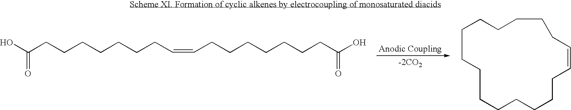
OC(CCCCCCCC=CCCCCCCCC(O)=O)=O.C1CCCCCCCCC=CCCCCC1
